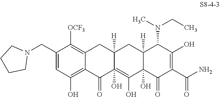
C1(CN2CCCC2)=CC(O)=C2C(=C1[OCF3])CC1([H])C(O)(=C(O)C3(O)C([H])(C1)C(N(CC)C)C(O)=C(C(N)=O)C3=O)C2=O
